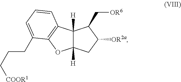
C12([H])C([H])(C3=C(O1)C(CCC[COOR1])=CC=C3)C(C[OR6])C([OR2a])C2
